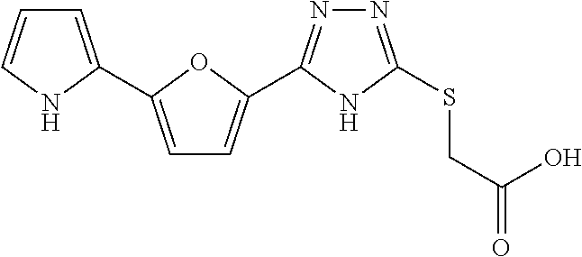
N1=C(SCC(O)=O)NC(C2=CC=C(C3=CC=CN3)O2)=N1
